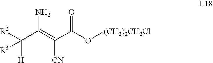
[R2]C(C(=C(C(O[(CH2)2CH2Cl])=O)[CN])N)([H])[R3]
